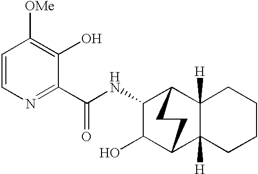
N(C(C1=NC=CC([OMe])=C1O)=O)C1C(O)C2C3([H])C([H])(CCCC3)C1CC2
